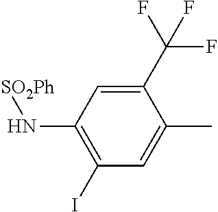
C1(C(F)(F)F)=CC(N[SO2Ph])=C(I)C=C1C
